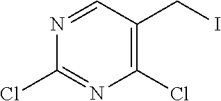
ICC1=C(Cl)N=C(Cl)N=C1
